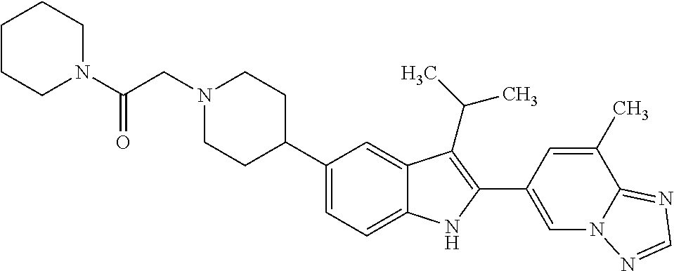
C1(C2CCN(CC(N3CCCCC3)=O)CC2)=CC=C2C(=C1)C(C(C)C)=C(C1=CN3C(=NC=N3)C(C)=C1)N2
